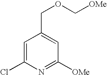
C1=C(Cl)N=C([OMe])C=C1COC[OMe]
